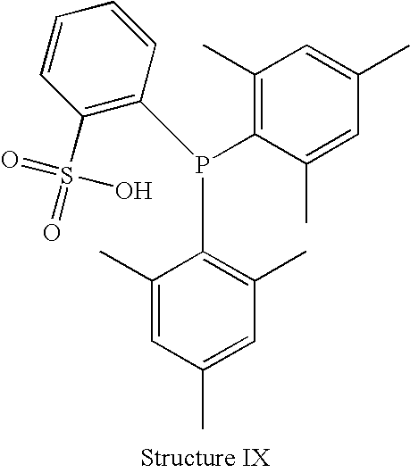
C1(P(C2=C(C)C=C(C)C=C2C)C2=C(S(=O)(=O)O)C=CC=C2)=C(C)C=C(C)C=C1C
